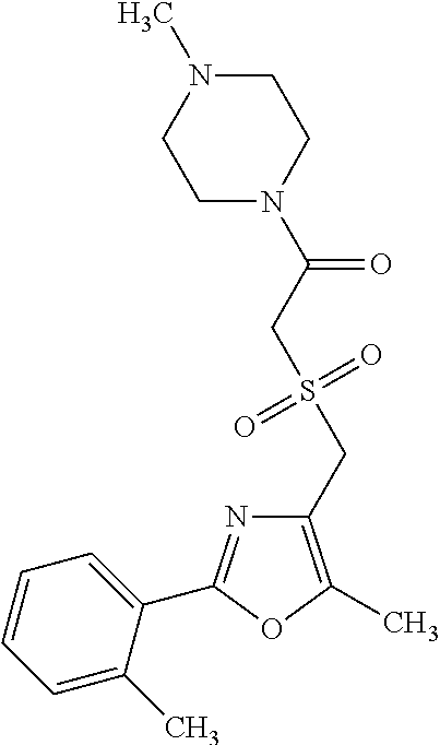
C1(CS(=O)(=O)CC(=O)N2CCN(C)CC2)=C(C)OC(C2=CC=CC=C2C)=N1
